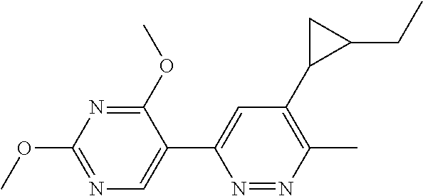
O(C)C1=NC(OC)=NC=C1C1=CC(C2C(CC)C2)=C(C)N=N1
